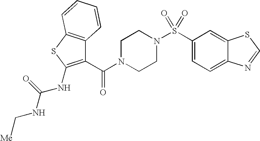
C1(C(=O)N2CCN(S(C3=CC=C4C(=C3)SC=N4)(=O)=O)CC2)=C(NC(NC[Me])=O)SC2=C1C=CC=C2
